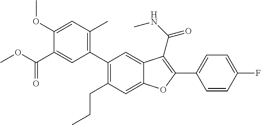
C1(C2=C(C)C=C(OC)C(C(OC)=O)=C2)=C(CCC)C=C2C(=C1)C(C(=O)NC)=C(C1=CC=C(F)C=C1)O2
